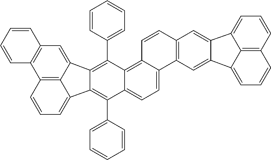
C1=CC=C2C3=C1C1=C(C=C3C3=C(C4=CC=CC=C4)C4=C5C(=CC=C4C(C4=CC=CC=C4)=C23)C2=C(C=C5)C=C3C(=C2)C2=CC=CC4=C2C3=CC=C4)C=CC=C1
